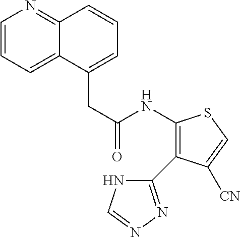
C1=CC=C(CC(NC2=C(C3=NN=CN3)C([CN])=CS2)=O)C2=CC=CN=C12
